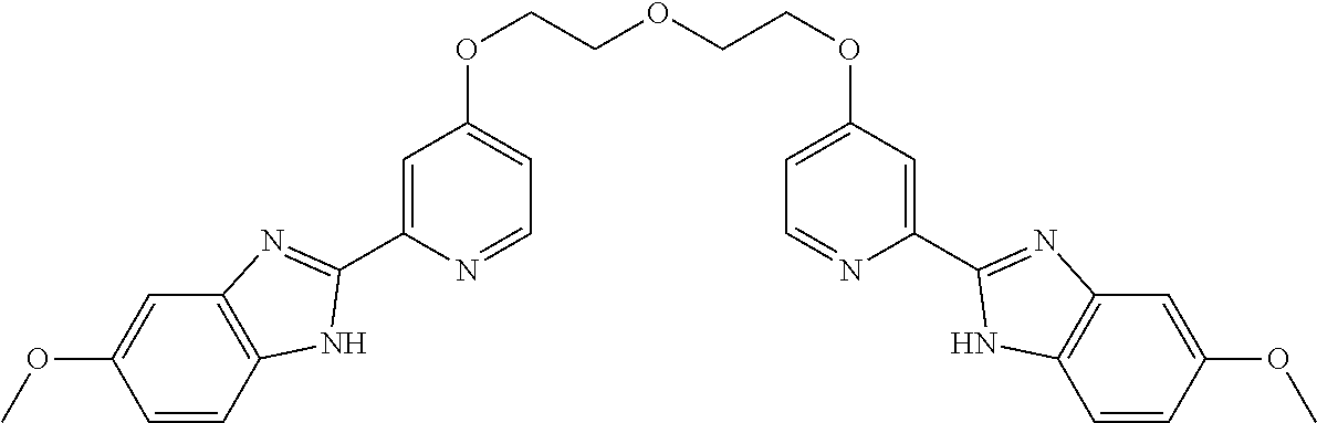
C1=CC2=C(C=C1OC)N=C(C1=CC(OCCOCCOC3=CC=NC(C4=NC5=C(C=CC(OC)=C5)N4)=C3)=CC=N1)N2
